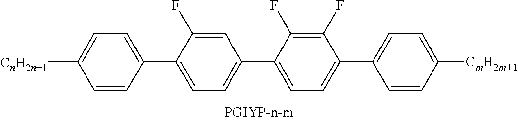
[CnH2n+1]C1=CC=C(C2=CC=C(C3=CC=C(C4=CC=C([CmH2m+1])C=C4)C(F)=C3F)C=C2F)C=C1
